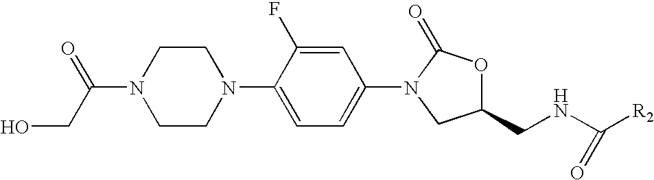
N1(C(CO)=O)CCN(C2=CC=C(N3CC(CNC([R2])=O)OC3=O)C=C2F)CC1
